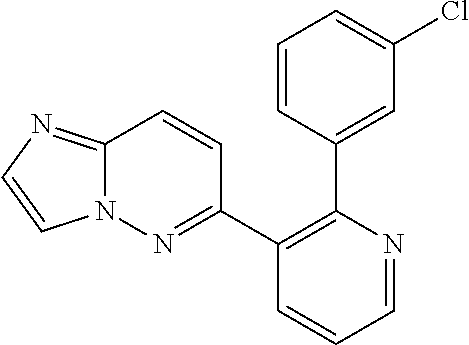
C1=CC(C2=C(C3=NN4C(=NC=C4)C=C3)C=CC=N2)=CC(Cl)=C1
